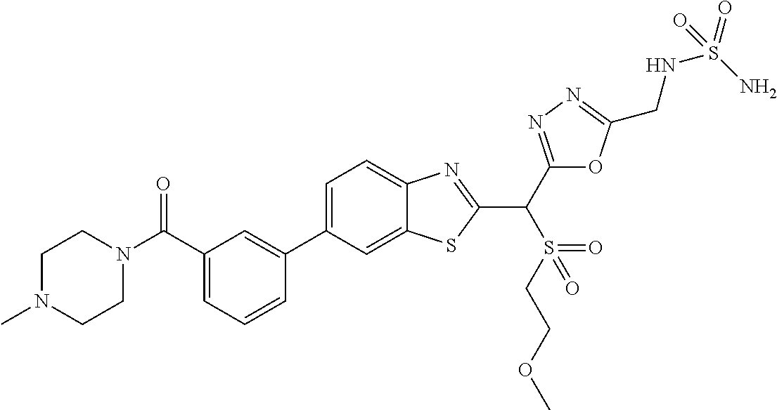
C1=CC=C(C(N2CCN(C)CC2)=O)C=C1C1=CC=C2C(=C1)SC(C(C1=NN=C(CNS(=O)(N)=O)O1)S(CCOC)(=O)=O)=N2
